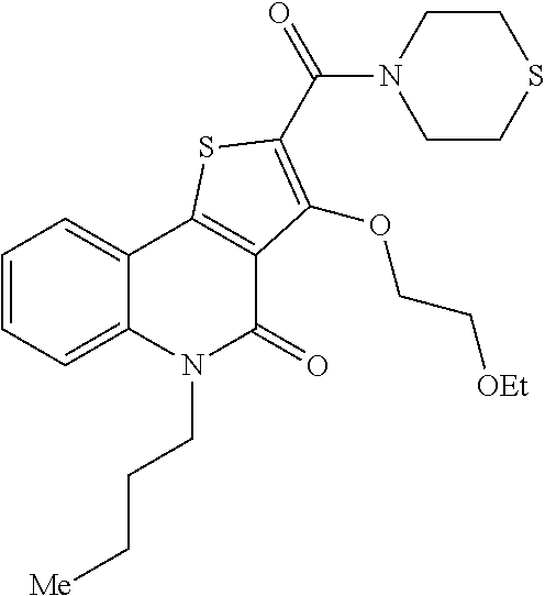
C1=CC=C2C(=C1)C1=C(C(=O)N2CCC[Me])C(OCC[OEt])=C(C(=O)N2CCSCC2)S1
